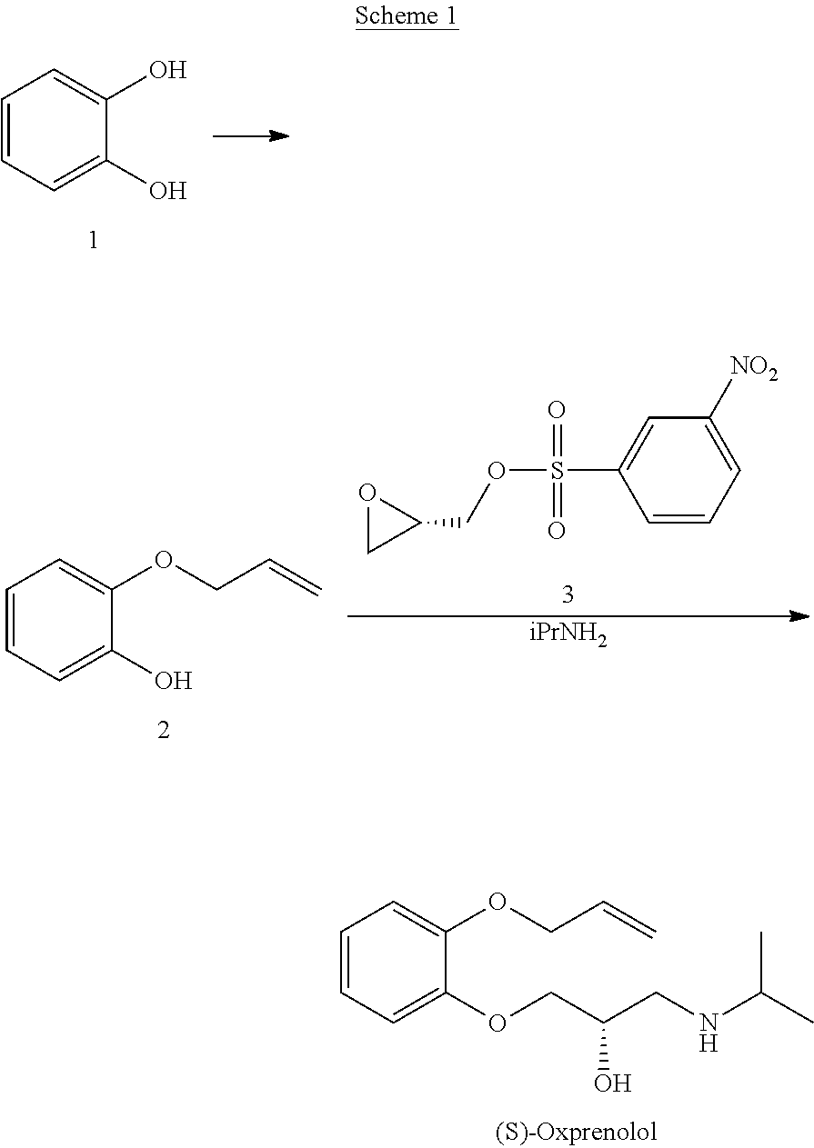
C1=CC=C(OCC(CNC(C)C)O)C(OCC=C)=C1.C1=CC=C(O)C(O)=C1.C1=CC=C(O)C(OCC=C)=C1.O1CC1COS(=O)(=O)C1=CC([NO2])=CC=C1.[iPrNH2]
